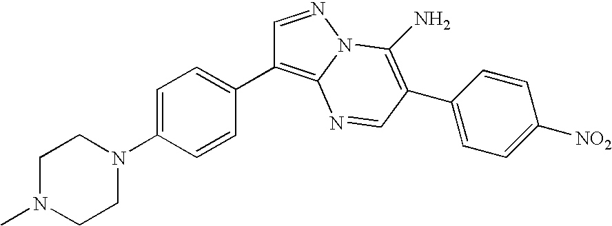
CN1CCN(C2=CC=C(C3=C4N(N=C3)C(N)=C(C3=CC=C([NO2])C=C3)C=N4)C=C2)CC1
